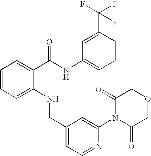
C1=CC=C(NCC2=CC=NC(N3C(=O)COCC3=O)=C2)C(C(NC2=CC=CC(C(F)(F)F)=C2)=O)=C1
